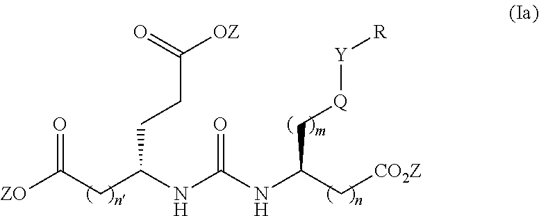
[ZO]C(CC(NC(=O)NC(C[Q][Y][R])C[CO2Z])CCC(=O)[OZ])=O
